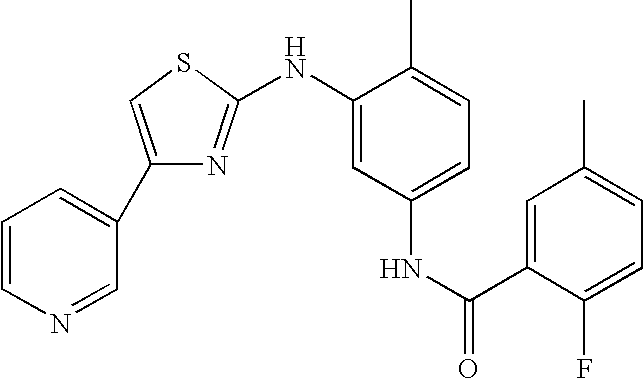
C1=CN=CC(C2=CSC(NC3=CC(NC(C4=CC(C)=CC=C4F)=O)=CC=C3C)=N2)=C1
